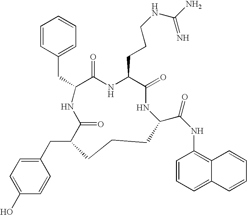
C1(CC2C(=O)NC(CC3=CC=CC=C3)C(=O)NC(CCCNC(N)=N)C(=O)NC(C(NC3=C4C(=CC=C3)C=CC=C4)=O)CCC2)=CC=C(O)C=C1
